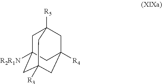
C1C2([R2R1N])CC3([R3])CC([R4])(CC1([R5])C3)C2
